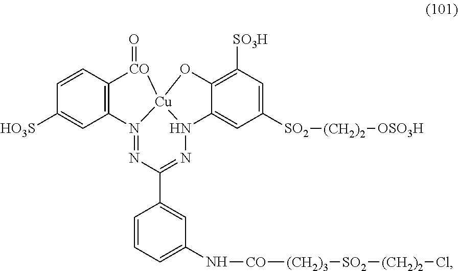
C12=C(C=CC([HO3S])=C1)[CO](=O)[Cu]13N2=NC(C2=CC(N[CO][(CH2)3][SO2][(CH2)2]Cl)=CC=C2)=NN1C1=CC([SO2][(CH2)2][OSO3H])=CC([SO3H])=C1O3
